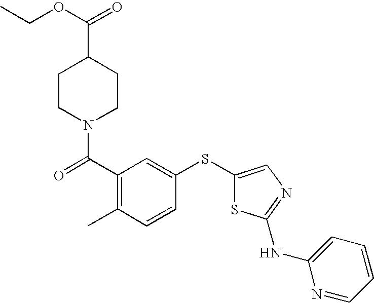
C1CN(C(C2=C(C)C=CC(SC3=CN=C(NC4=CC=CC=N4)S3)=C2)=O)CCC1C(=O)OCC
